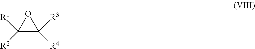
[R1]C1([R2])C([R3])([R4])O1
